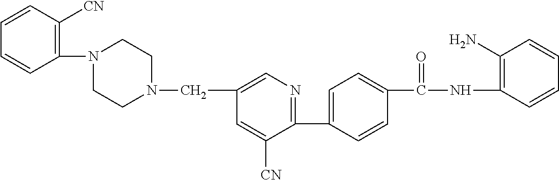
C1(C2=CC=C(C(NC3=C(N)C=CC=C3)=O)C=C2)=NC=C(CN2CCN(C3=C([CN])C=CC=C3)CC2)C=C1[CN]
